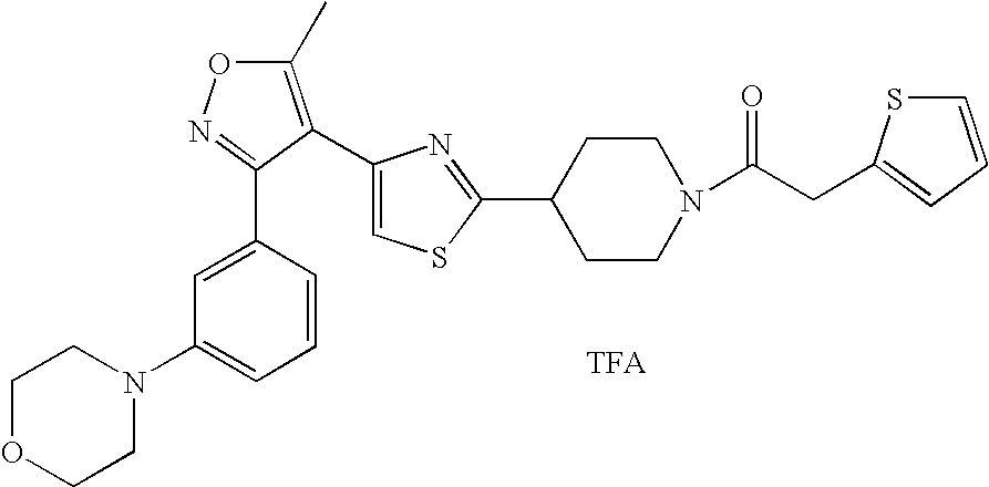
C1=C(C2=NOC(C)=C2C2=CSC(C3CCN(C(CC4=CC=CS4)=O)CC3)=N2)C=CC=C1N1CCOCC1
